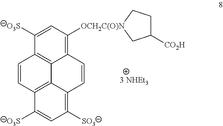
C12=C([OCH2C(O)N]3CCC([CO2H])C3)C=C([O3S])C3=C1C1=C(C=C3)C([O3S])=CC([SO3])=C1C=C2
